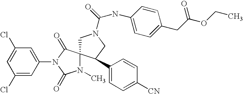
C1N(C(NC2=CC=C(CC(OCC)=O)C=C2)=O)CC(C2=CC=C([CN])C=C2)C12N(C)C(=O)N(C1=CC(Cl)=CC(Cl)=C1)C2=O
